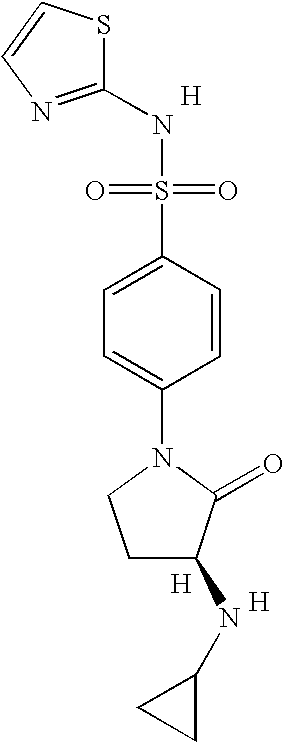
[H].S1C(NS(=O)(=O)C2=CC=C(N3CCC(NC4CC4)C3=O)C=C2)=NC=C1.[H].[H]
